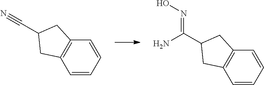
C1=CC=CC2=C1CC(C#N)C2.C1=CC=CC2=C1CC(C(N)=NO)C2
